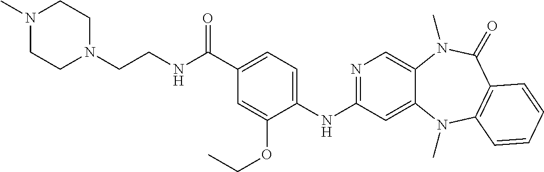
N1=C(NC2=CC=C(C(NCCN3CCN(C)CC3)=O)C=C2OCC)C=C2C(=C1)N(C)C(=O)C1=C(N2C)C=CC=C1
